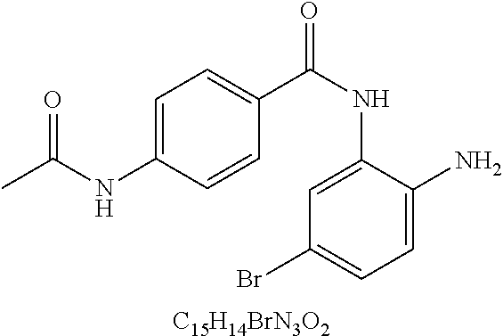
C1=C(NC(C)=O)C=CC(C(NC2=CC(Br)=CC=C2N)=O)=C1.[C15H14BrN3O2]
